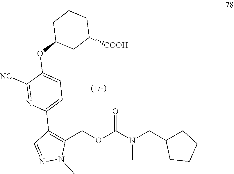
C1(C2=CC=C(OC3CC([COOH])CCC3)C([NC])=N2)=C(COC(N(CC2CCCC2)C)=O)N(C)N=C1
